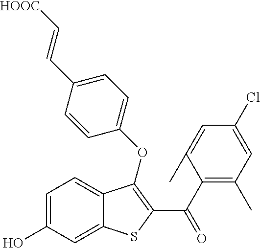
C1=C(O)C=C2C(=C1)C(OC1=CC=C(C=C[HOOC])C=C1)=C(C(C1=C(C)C=C(Cl)C=C1C)=O)S2
